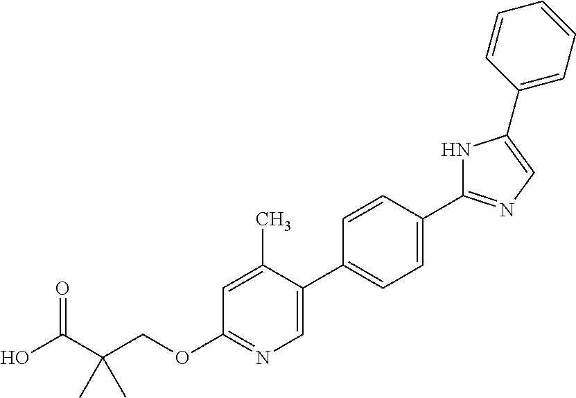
OC(C(COC1=NC=C(C2=CC=C(C3=NC=C(C4=CC=CC=C4)N3)C=C2)C(C)=C1)(C)C)=O
